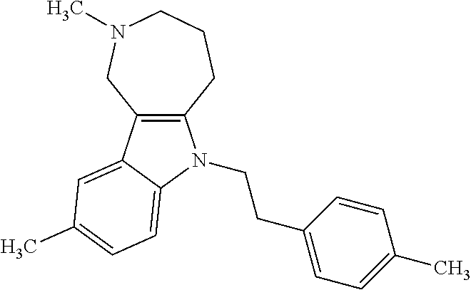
C12=C(C3=CC(C)=CC=C3N1CCC1=CC=C(C)C=C1)CN(C)CCC2
